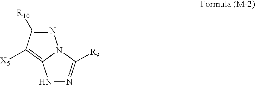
N1N=C([R9])N2C1=C([X5])C([R10])=N2
